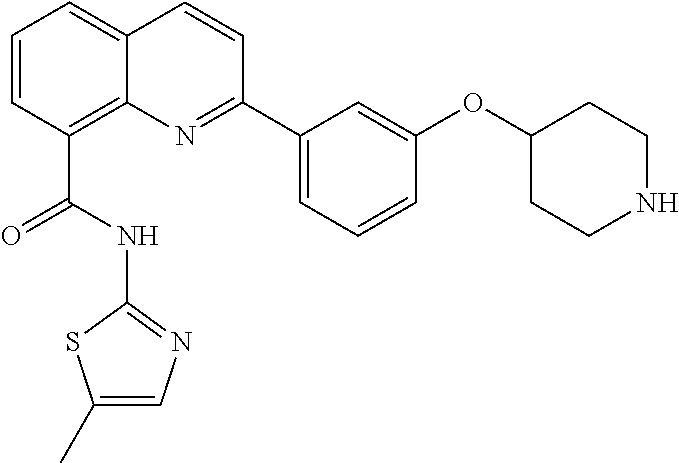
C1=CC(C(NC2=NC=C(C)S2)=O)=C2C(=C1)C=CC(C1=CC=CC(OC3CCNCC3)=C1)=N2
